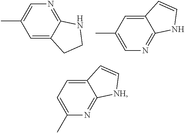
C12=NC=C(C)C=C1CCN2.C12=NC=C(C)C=C1C=CN2.C12=NC(C)=CC=C1C=C[NH]2
